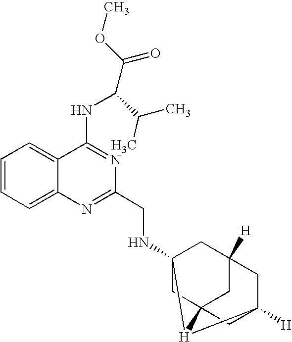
C1=CC=C2C(=C1)C(NC(C(=O)OC)C(C)C)=NC(CNC13CC45CC([H])(C1)CC([H])(C4)[H]35)=N2
